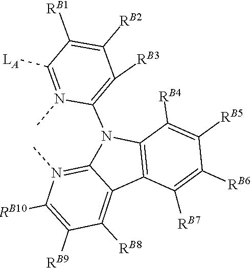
C1([RB7])=C([RB6])C([RB5])=C([RB4])C2=C1C1=C([RB8])C([RB9])=C([RB10])N(C)=C1N2C1=C([RB3])C([RB2])=C([RB1])C([LA])=N1C
